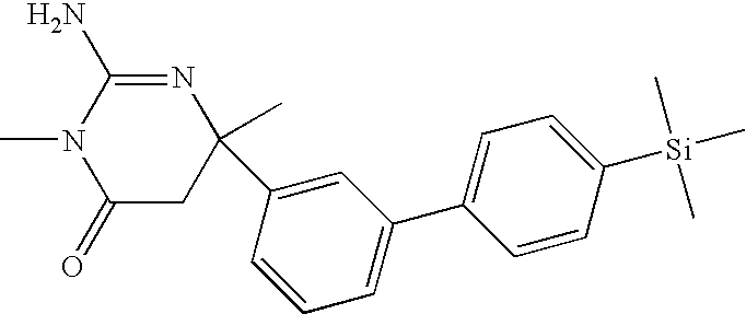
C1(=O)CC(C)(C2=CC(C3=CC=C([Si](C)(C)C)C=C3)=CC=C2)N=C(N)N1C
